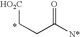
[HO2C]CCC(=O)[N*]
